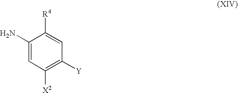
C1(N)=CC([X2])=C([Y])C=C1[R4]
